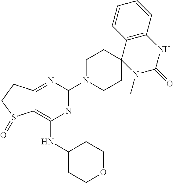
C12=NC(N3CCC4(CC3)N(C)C(=O)NC3=C4C=CC=C3)=NC(NC3CCOCC3)=C1S(=O)CC2
